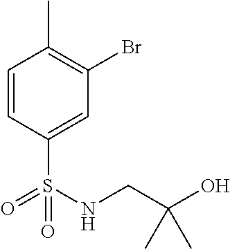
BrC1=C(C)C=CC(S(=O)(=O)NCC(O)(C)C)=C1
